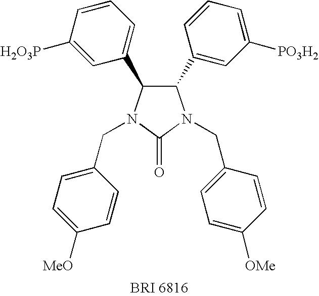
C1(C2=CC([PO3H2])=CC=C2)C(C2=CC=CC([H2O3P])=C2)N(CC2=CC=C([MeO])C=C2)C(=O)N1CC1=CC=C([OMe])C=C1
